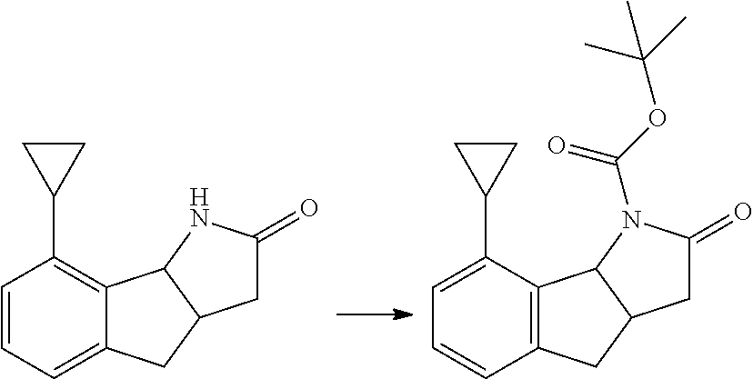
C1=CC=C2C(=C1C1CC1)C1C(C2)CC(=O)N1.C1=C(C2CC2)C2=C(C=C1)CC1C2N(C(OC(C)(C)C)=O)C(=O)C1
